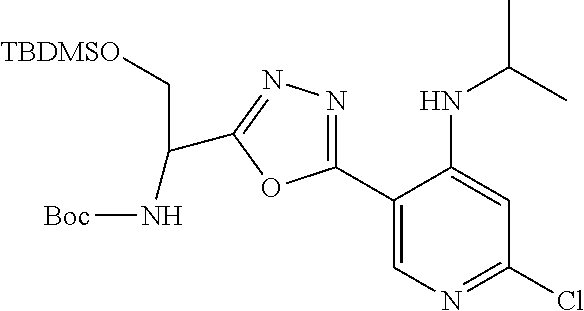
C1(C2=CN=C(Cl)C=C2NC(C)C)=NN=C(C(C[TBDMSO])N[Boc])O1
